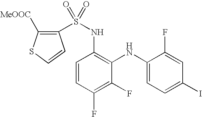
C1=CC(F)=C(F)C(NC2=CC=C(I)C=C2F)=C1NS(=O)(=O)C1=C([MeOOC])SC=C1
